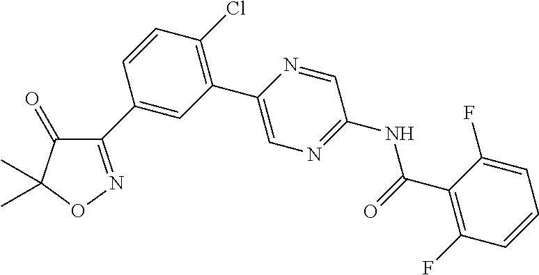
C1(C2=CC(C3=CN=C(NC(C4=C(F)C=CC=C4F)=O)C=N3)=C(Cl)C=C2)=NOC(C)(C)C1=O
